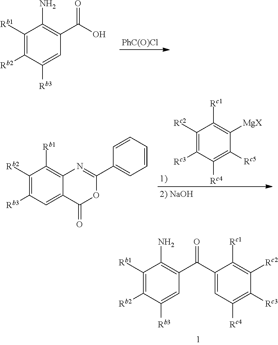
C1([Rb1])=C([Rb2])C([Rb3])=CC(C(O)=O)=C1N.[PhC(O)Cl].C1([Rb2])=C([Rb3])C=C2C(=C1[Rb1])N=C(C1=CC=CC=C1)OC2=O.C1([Rc2])=C([Rc3])C([Rc4])=C([Rc5])C([MgX])=C1[Rc1].C1([Rb1])=C([Rb2])C([Rb3])=CC(C(C2=CC([Rc4])=C([Rc3])C([Rc2])=C2[Rc1])=O)=C1N
